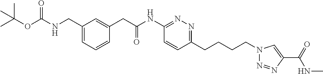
C1(CNC(OC(C)(C)C)=O)=CC=CC(CC(NC2=NN=C(CCCCN3N=NC(C(=O)NC)=C3)C=C2)=O)=C1
